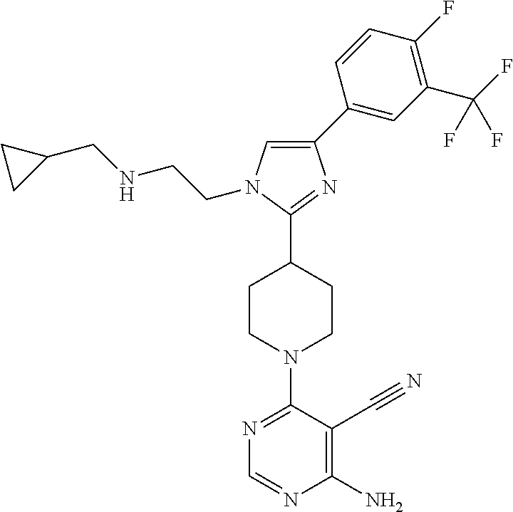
C1=C(C2=CC(C(F)(F)F)=C(F)C=C2)N=C(C2CCN(C3=NC=NC(N)=C3C#N)CC2)N1CCNCC1CC1
